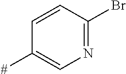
C1=CC(Br)=NC=C1[#]
